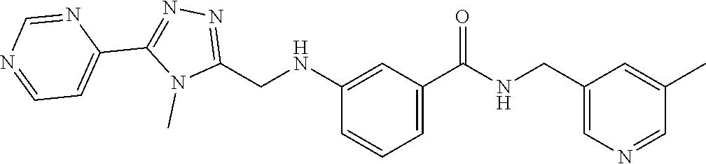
C1(NCC2=NN=C(C3=CC=NC=N3)N2C)=CC(C(NCC2=CN=CC(C)=C2)=O)=CC=C1
